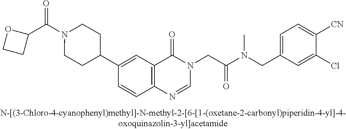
C1(C(N2CCC(C3=CC4=C(C=C3)N=CN(CC(N(CC3=CC=C([CN])C(Cl)=C3)C)=O)C4=O)CC2)=O)OCC1
